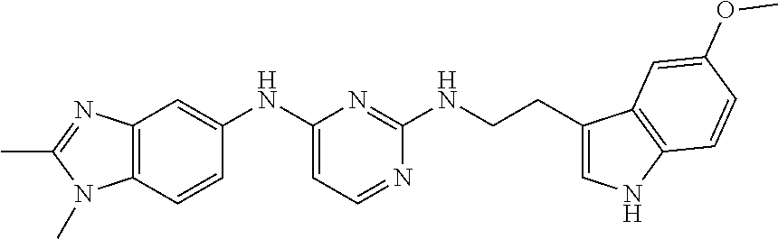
C12=C(C=CC(NC3=CC=NC(NCCC4=CNC5=C4C=C(OC)C=C5)=N3)=C1)N(C)C(C)=N2
